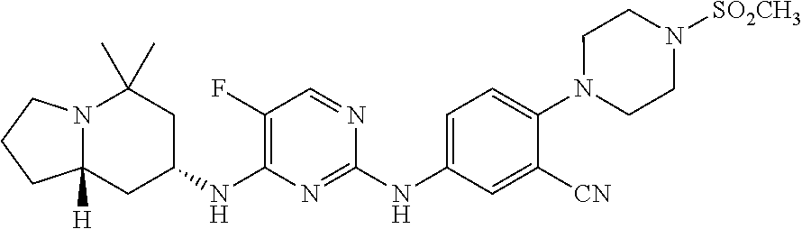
N12C([H])(CC(NC3=C(F)C=NC(NC4=CC=C(N5CCN([SO2CH3])CC5)C([CN])=C4)=N3)CC1(C)C)CCC2
